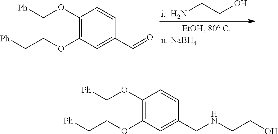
C1(OC[Ph])=C(OCC[Ph])C=C(CNCCO)C=C1.NCCO.C1(OC[Ph])=C(OCC[Ph])C=C(C=O)C=C1
